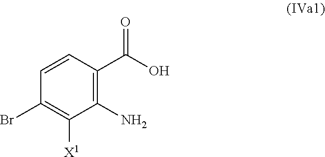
C1(Br)=C([X1])C(N)=C(C(O)=O)C=C1
